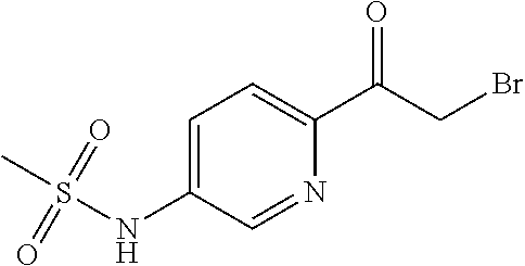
C1=C(NS(C)(=O)=O)C=NC(C(CBr)=O)=C1
